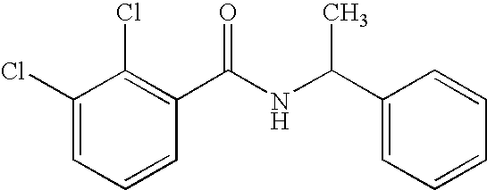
C1(Cl)=CC=CC(C(NC(C2=CC=CC=C2)C)=O)=C1Cl
